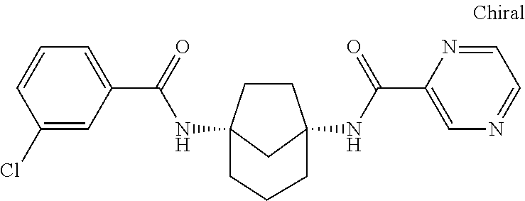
C1CC2(NC(C3=CC=CC(Cl)=C3)=O)CC1(NC(C1=CN=CC=N1)=O)CCC2
